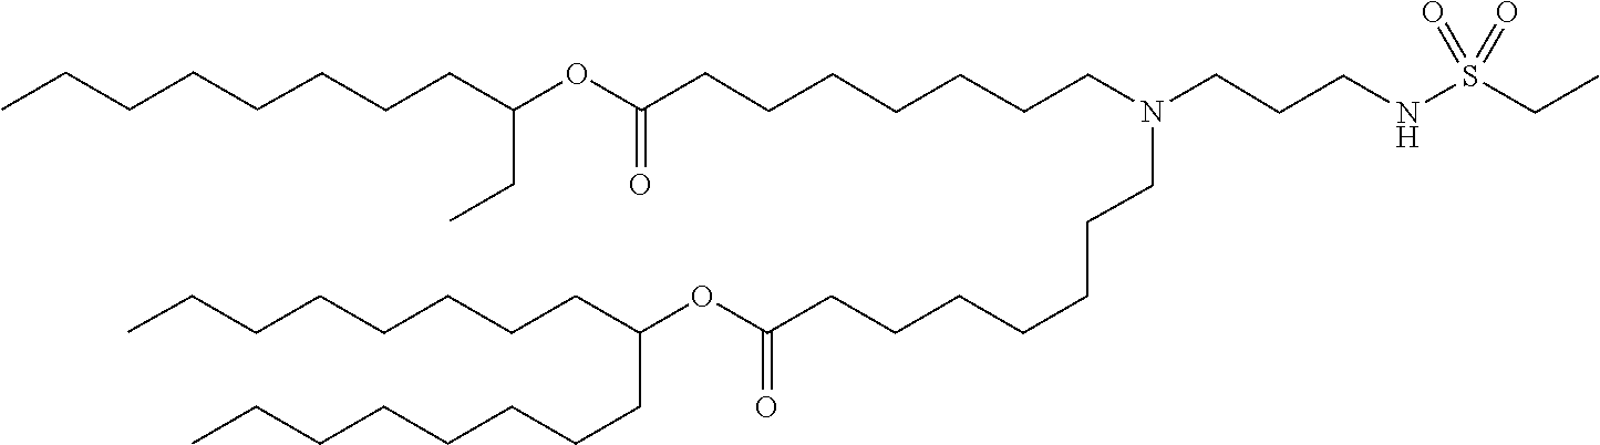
C(CCCCC(CCCCCCCC)OC(=O)CCCCCCCN(CCCNS(CC)(=O)=O)CCCCCCCC(OC(CC)CCCCCCCC)=O)CCC
